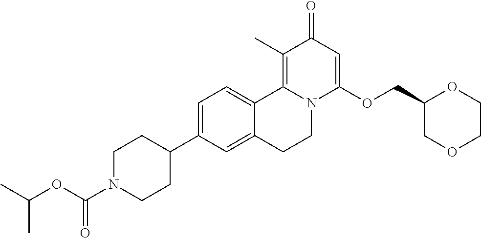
C1=C(C2CCN(C(=O)OC(C)C)CC2)C=C2C(=C1)C1=C(C)C(=O)C=C(OCC3COCCO3)N1CC2
